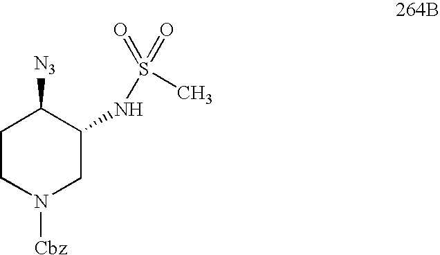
C1CN([Cbz])CC(NS(=O)(=O)C)C1[N3]
